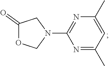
O=C1OCN(C2=NC(C)=CC(C)=N2)C1
